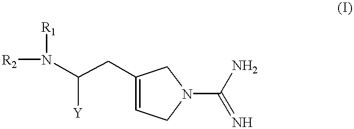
C1(CC(N([R2])[R1])[Y])=CCN(C(=N)N)C1
